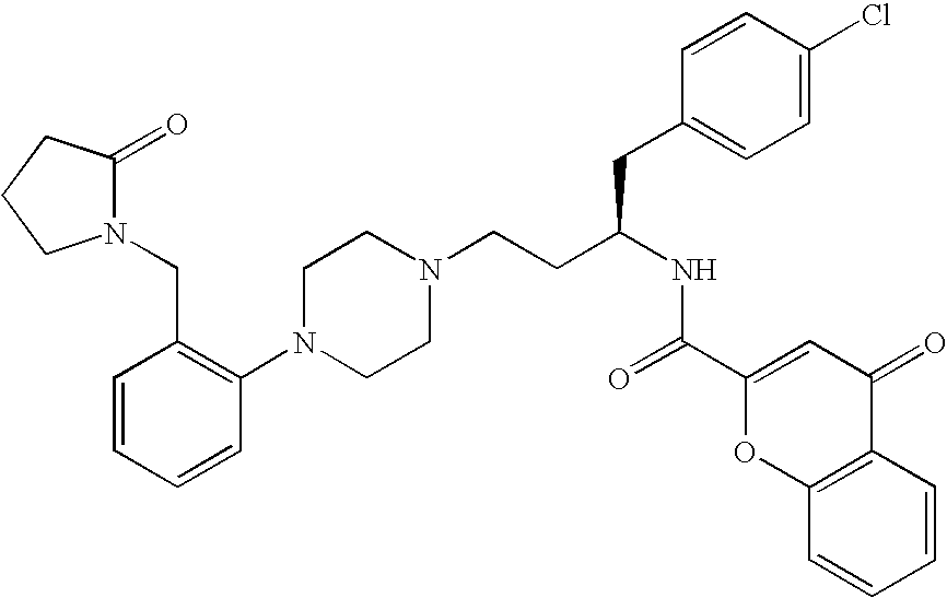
N1(C2=C(CN3C(=O)CCC3)C=CC=C2)CCN(CCC(NC(=O)C2=CC(=O)C3=C(O2)C=CC=C3)CC2=CC=C(Cl)C=C2)CC1
